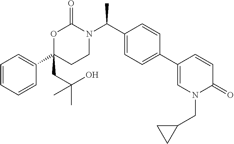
C1=CC=CC(C2(CC(C)(O)C)CCN(C(C3=CC=C(C4=CN(CC5CC5)C(=O)C=C4)C=C3)C)C(=O)O2)=C1
